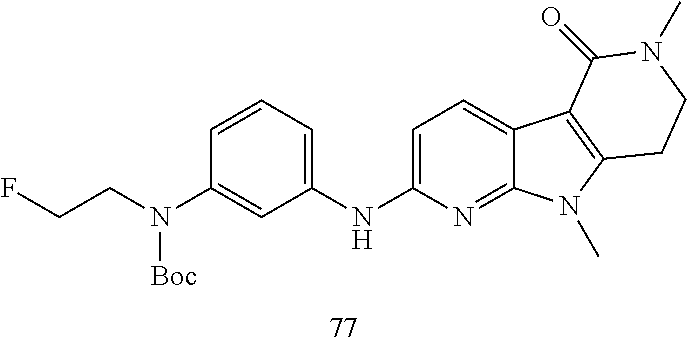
FCCN(C1=CC(NC2=CC=C3C(=N2)N(C)C2=C3C(=O)N(C)CC2)=CC=C1)[Boc]
